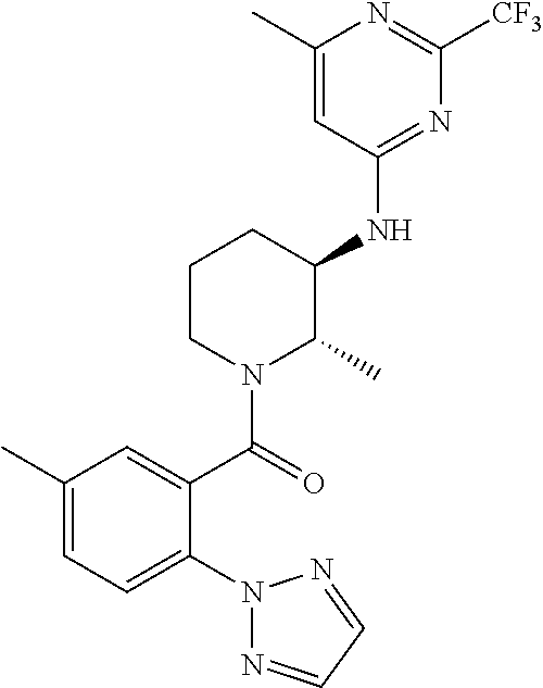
C1(C)=CC(NC2CCCN(C(=O)C3=CC(C)=CC=C3N3N=CC=N3)C2C)=NC([CF3])=N1
